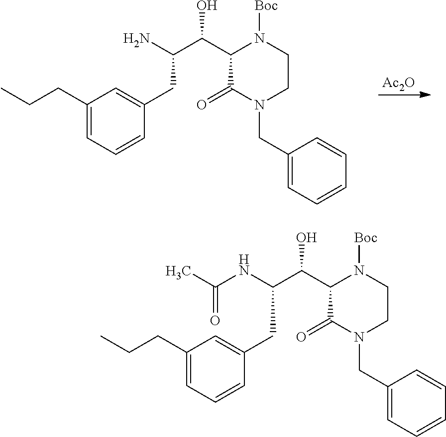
C1(CCC)=CC=CC(CC(N)C(C2C(=O)N(CC3=CC=CC=C3)CCN2[Boc])O)=C1.[Ac2O].C1(CCC)=CC=CC(CC(NC(=O)C)C(C2C(=O)N(CC3=CC=CC=C3)CCN2[Boc])O)=C1
